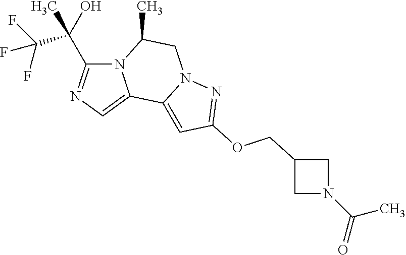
N12C(C(C(F)(F)F)(O)C)=NC=C1C1=CC(OCC3CN(C(=O)C)C3)=NN1CC2C
